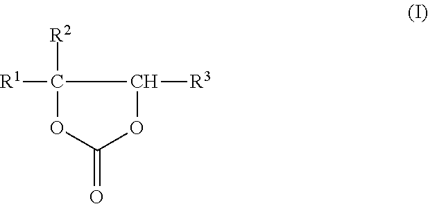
C1([R1])([R2])OC(=O)OC1[R3]
